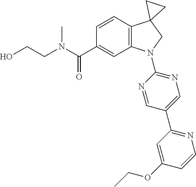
N(C(C1=CC2=C(C=C1)C1(CN2C2=NC=C(C3=NC=CC(OCC)=C3)C=N2)CC1)=O)(CCO)C
